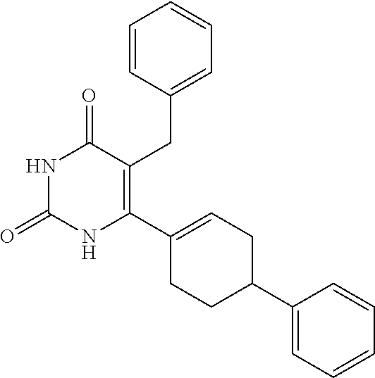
C1(C2=C(CC3=CC=CC=C3)C(=O)NC(=O)N2)=CCC(C2=CC=CC=C2)CC1
